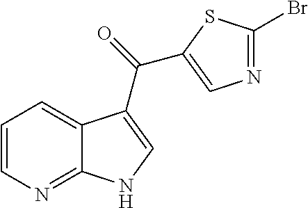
C1=CN=C2C(=C1)C(C(=O)C1=CN=C(Br)S1)=CN2
